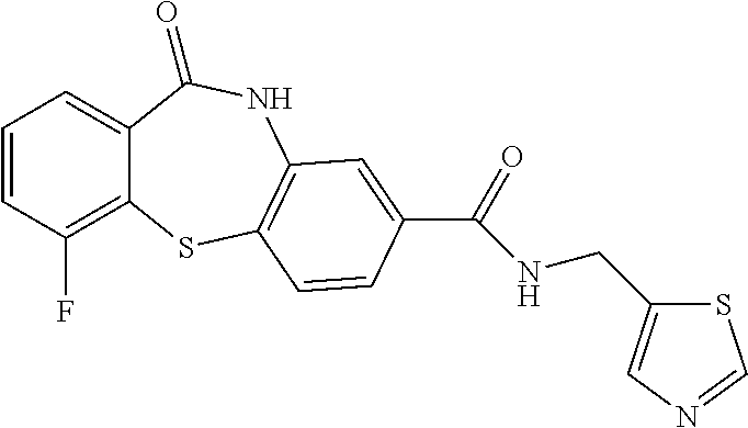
C1=CC(F)=C2C(=C1)C(=O)NC1=C(S2)C=CC(C(=O)NCC2=CN=CS2)=C1
